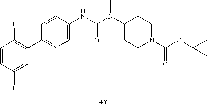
[4Y].C1(C2=C(F)C=CC(F)=C2)=NC=C(NC(N(C2CCN(C(=O)OC(C)(C)C)CC2)C)=O)C=C1
